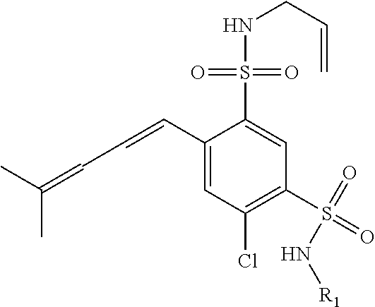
CC(=CC=CC1=CC(Cl)=C(S(=O)(=O)N[R1])C=C1S(NCC=C)(=O)=O)C
